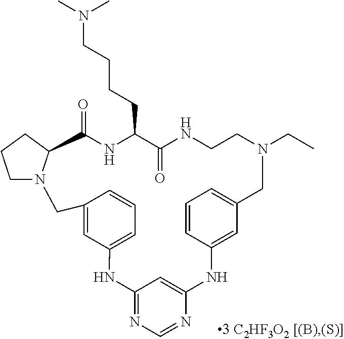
C12=CC(=CC=C1)NC1=NC=NC(=C1)NC1=CC(=CC=C1)CN(CC)CCNC(=O)C(CCCCN(C)C)NC(=O)C1N(CCC1)C2
